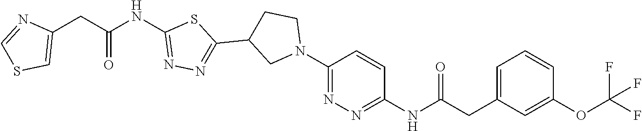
C(=O)(CC1=CSC=N1)NC1=NN=C(C2CN(C3=NN=C(NC(CC4=CC=CC(OC(F)(F)F)=C4)=O)C=C3)CC2)S1
